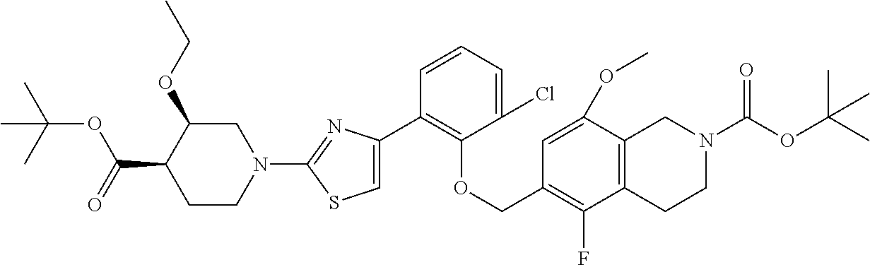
C1(C2=C(OCC3=C(F)C4=C(C(OC)=C3)CN(C(OC(C)(C)C)=O)CC4)C(Cl)=CC=C2)=CSC(N2CC(OCC)C(C(=O)OC(C)(C)C)CC2)=N1
